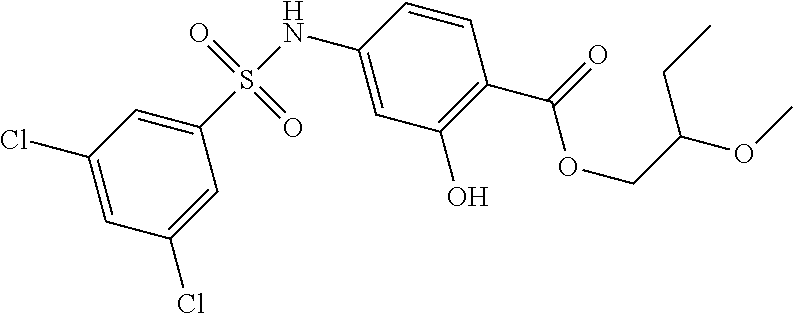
C1(Cl)=CC(Cl)=CC(S(NC2=CC(O)=C(C(=O)OCC(CC)OC)C=C2)(=O)=O)=C1
